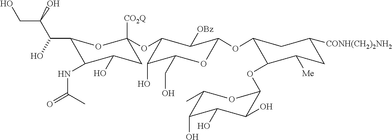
C1([CONH(CH2)2NH2])CC([Me])C(OC2OC(C)C(O)C(O)C2O)C(OC2C([OBz])C(OC3([CO2Q])CC(O)C(NC(=O)C)C(C(C(CO)O)O)O3)C(O)C(CO)O2)C1
